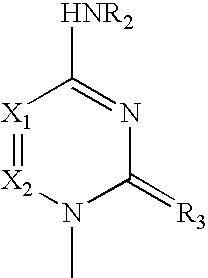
[X1]1=[X2]N(C)C(=[R3])N=C1[HNR2]
